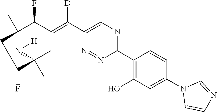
C1(C2=C(O)C=C(N3C=CN=C3)C=C2)=NC=C(C(=C2C(F)C3(C)N([H])C(C)(C2)C(F)C3)[D])N=N1
